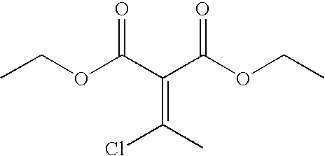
O(C(C(C(OCC)=O)=C(C)Cl)=O)CC
